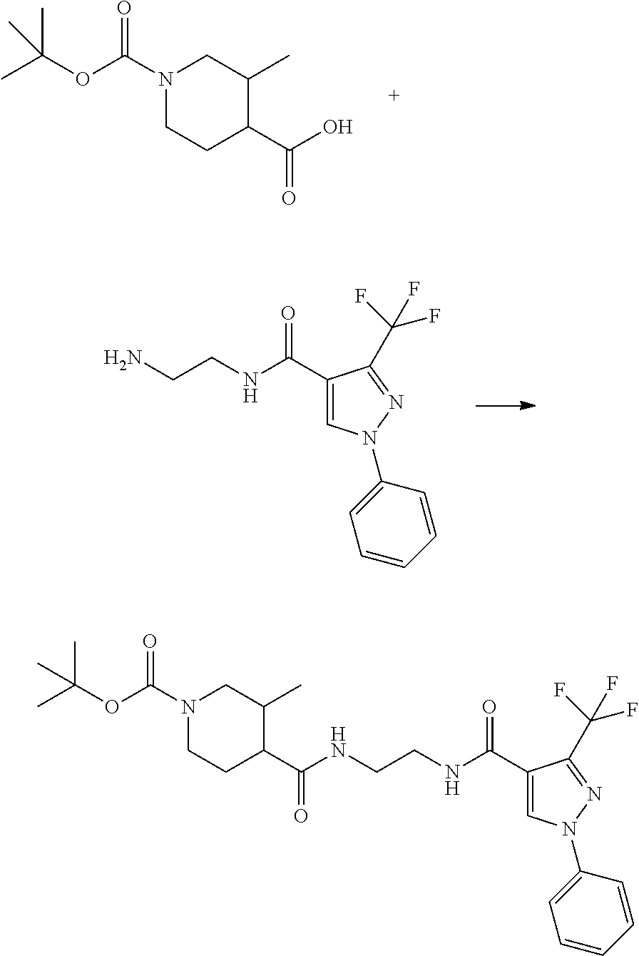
NCCNC(C1=CN(C2=CC=CC=C2)N=C1C(F)(F)F)=O.O(C(N1CCC(C(O)=O)C(C)C1)=O)C(C)(C)C.N1(C(=O)OC(C)(C)C)CCC(C(NCCNC(C2=CN(C3=CC=CC=C3)N=C2C(F)(F)F)=O)=O)C(C)C1
